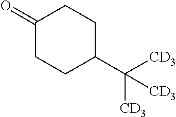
C1(=O)CCC(C([CD3])([CD3])[CD3])CC1
